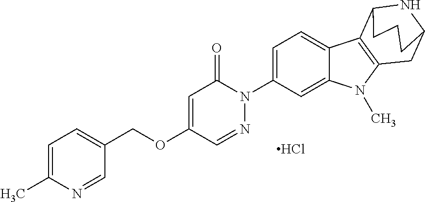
Cl.O(C1=CC(=O)N(C2=CC=C3C(=C2)N(C)C2=C3C3NC(C2)CCC3)N=C1)CC1=CC=C(C)N=C1
